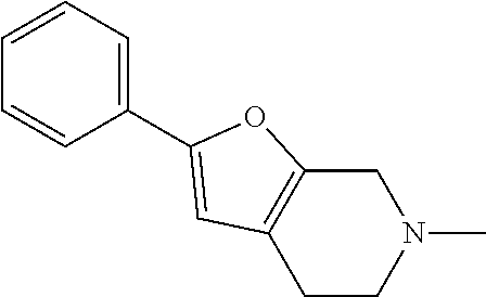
C1C2=C(CCN1C)C=C(C1=CC=CC=C1)O2
